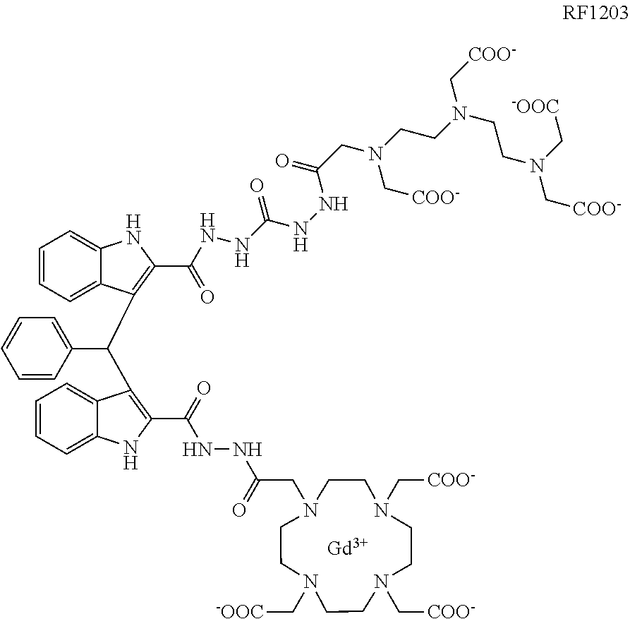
[Gd].N1(C[-OOC])CCN(CC(NNC(C2=C(C(C3=C(C(NNC(=O)NNC(CN(C[COO-])CCN(CCN(C[COO-])C[-OOC])C[COO-])=O)=O)NC4=CC=CC=C43)C3=CC=CC=C3)C3=CC=CC=C3N2)=O)=O)CCN(C[COO-])CCN(C[COO-])CC1
